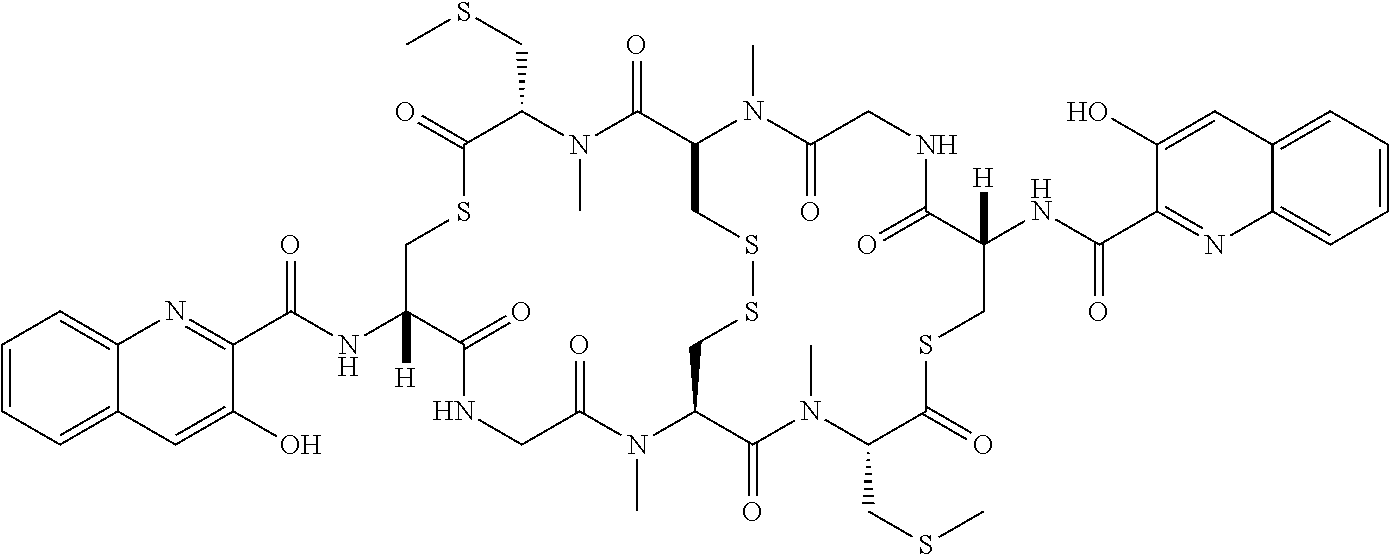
C1=CC=C2C(=C1)N=C(C(NC1([H])C(=O)NCC(=O)N(C)C3CSSCC(N(C)C(=O)CNC(=O)C(NC(C4=NC5=CC=CC=C5C=C4O)=O)([H])CSC(=O)C(CSC)N(C)C3=O)C(=O)N(C)C(CSC)C(=O)SC1)=O)C(O)=C2
